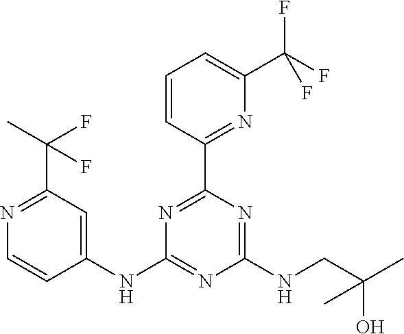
C1=CC(C2=NC(NC3=CC(C(C)(F)F)=NC=C3)=NC(NCC(C)(O)C)=N2)=NC(C(F)(F)F)=C1
